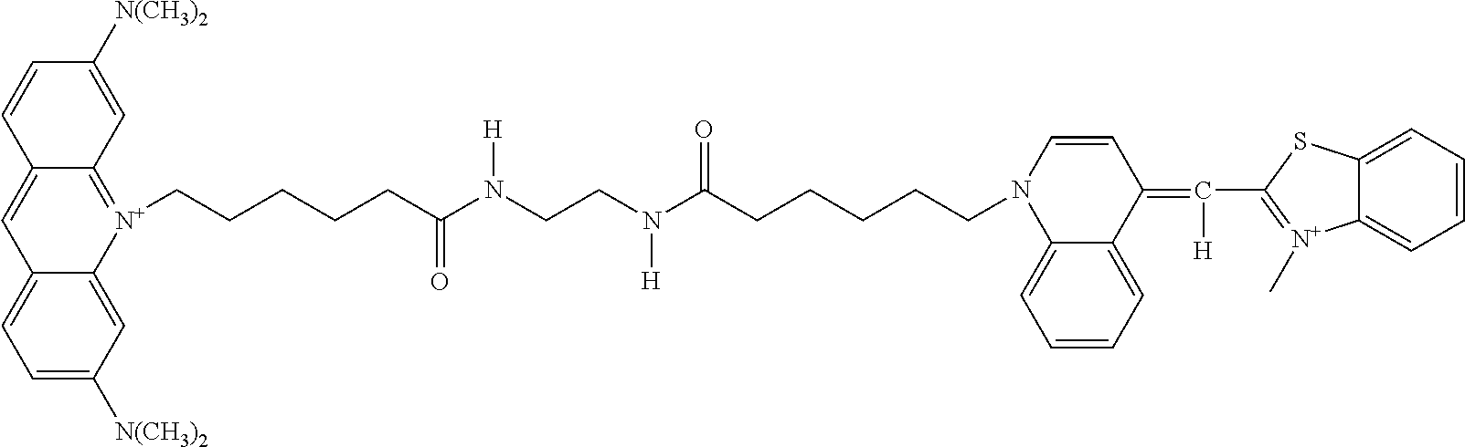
C12=CC=C([N(CH3)2])C=C1[N+](CCCCCC(N(CCN(C(CCCCCN1C3=CC=CC=C3C(=C([H])C3=[N+](C)C4=CC=CC=C4S3)C=C1)=O)[H])[H])=O)=C1C(=C2)C=CC([N(CH3)2])=C1
